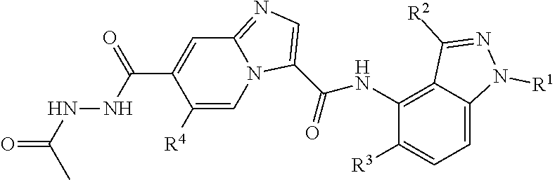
C12=NC=C(C(NC3=C4C(=CC=C3[R3])N([R1])N=C4[R2])=O)N1C=C([R4])C(C(NNC(=O)C)=O)=C2
